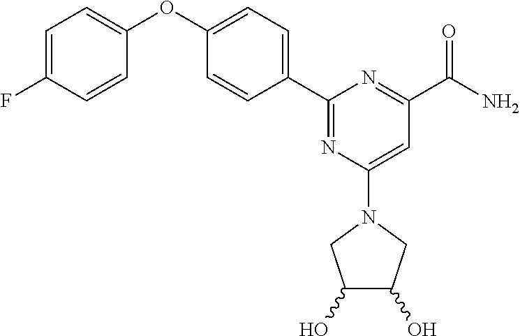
C1=C(F)C=CC(OC2=CC=C(C3=NC(N4CC(O)C(O)C4)=CC(C(=O)N)=N3)C=C2)=C1
